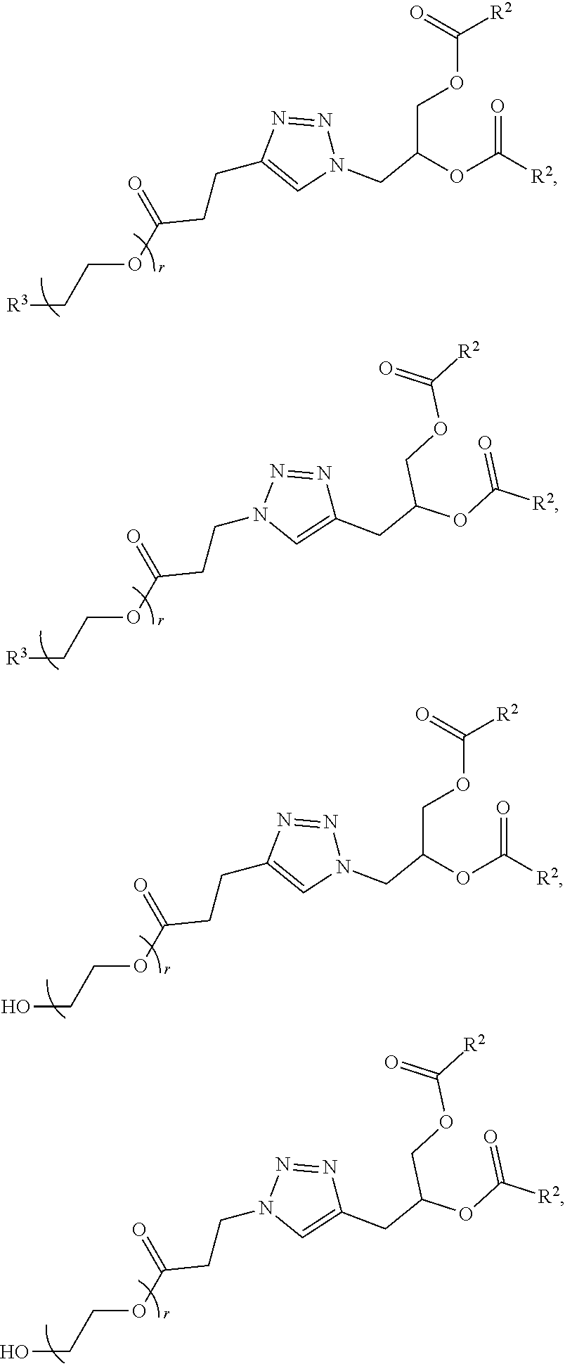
[R3]CCOC(CCC1=CN(CC(OC(=O)[R2])COC(=O)[R2])N=N1)=O.[R3]CCOC(CCN1C=C(CC(OC(=O)[R2])COC(=O)[R2])N=N1)=O.OCCOC(CCC1=CN(CC(OC(=O)[R2])COC(=O)[R2])N=N1)=O.OCCOC(CCN1C=C(CC(OC(=O)[R2])COC(=O)[R2])N=N1)=O
